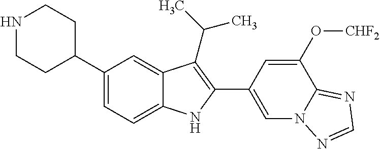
N1CCC(C2=CC=C3C(=C2)C(C(C)C)=C(C2=CN4C(=NC=N4)C(O[CHF2])=C2)N3)CC1
